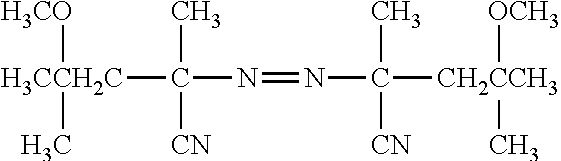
[H3CCH2C](C(N=NC([CH2CCH3]([OCH3])C)(C)[CN])(C)[CN])([H3CO])C
